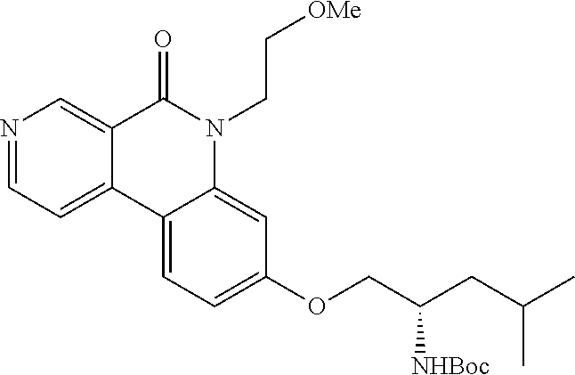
N1=CC=C2C(=C1)C(=O)N(CC[OMe])C1=CC(OCC(CC(C)C)[NHBoc])=CC=C21
